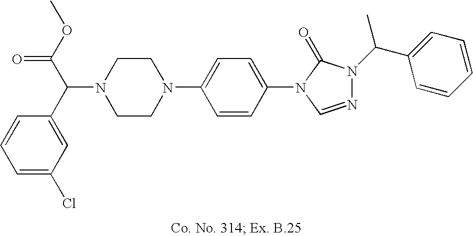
N1(C(C2=CC(Cl)=CC=C2)C(OC)=O)CCN(C2=CC=C(N3C=NN(C(C4=CC=CC=C4)C)C3=O)C=C2)CC1
